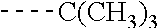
C[C(CH3)3]
